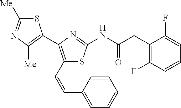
S1C([Me])=NC([Me])=C1C1=C(C=CC2=CC=CC=C2)SC(NC(CC2=C(F)C=CC=C2F)=O)=N1
